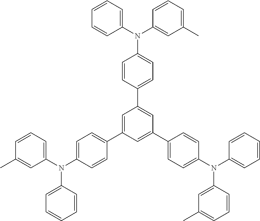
C1=CC=C(N(C2=CC(C)=CC=C2)C2=CC=C(C3=CC(C4=CC=C(N(C5=CC(C)=CC=C5)C5=CC=CC=C5)C=C4)=CC(C4=CC=C(N(C5=CC=CC(C)=C5)C5=CC=CC=C5)C=C4)=C3)C=C2)C=C1
